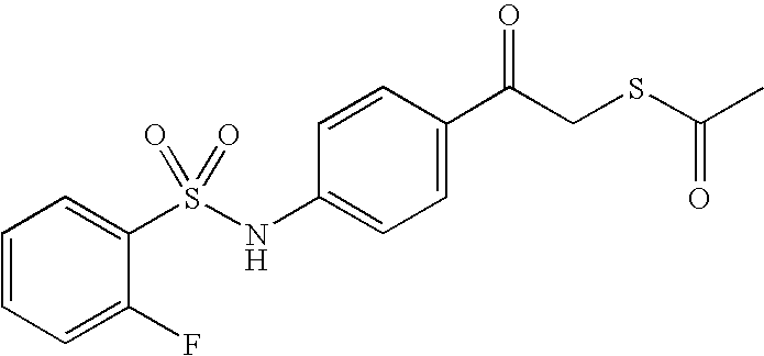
C1=C(C(CSC(C)=O)=O)C=CC(NS(C2=CC=CC=C2F)(=O)=O)=C1
